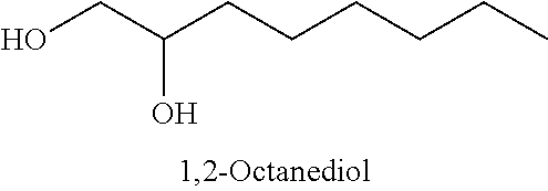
C(CCCCCC)(CO)O
